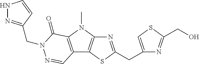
N1=C(CC2=CSC(CO)=N2)SC2=C1N(C)C1=C2C=NN(CC2=NNC=C2)C1=O
